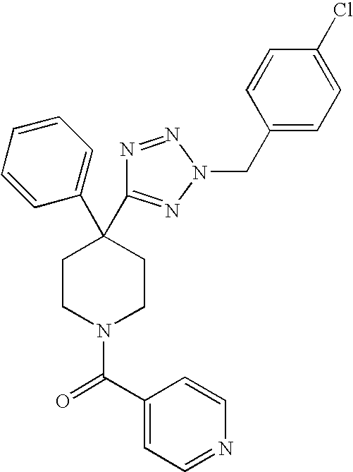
C1(C2(C3=NN(CC4=CC=C(Cl)C=C4)N=N3)CCN(C(C3=CC=NC=C3)=O)CC2)=CC=CC=C1
